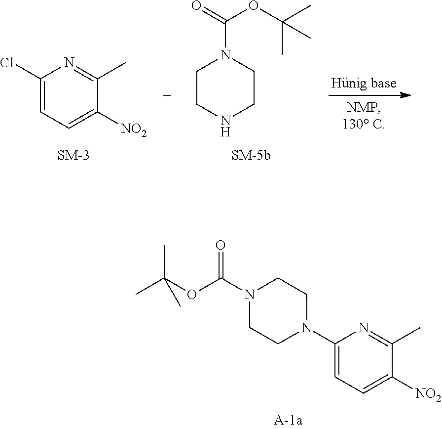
C1=C(N2CCN(C(OC(C)(C)C)=O)CC2)N=C(C)C([NO2])=C1.C1CNCCN1C(=O)OC(C)(C)C.C1(Cl)=CC=C([NO2])C(C)=N1
